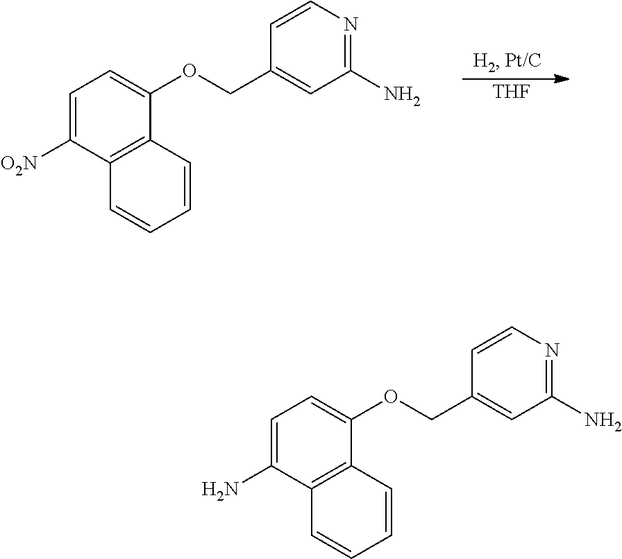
C1=C([O2N])C2=C(C(OCC3=CC(N)=NC=C3)=C1)C=CC=C2.[THF].C1=C(N)C2=C(C(OCC3=CC(N)=NC=C3)=C1)C=CC=C2
